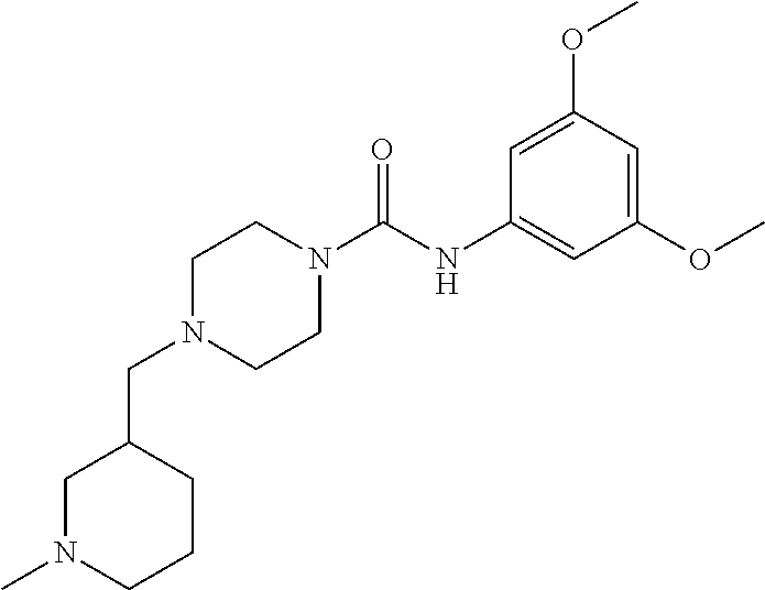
C(N1CCN(C(NC2=CC(OC)=CC(OC)=C2)=O)CC1)C1CN(C)CCC1
